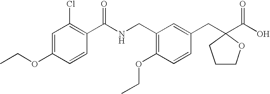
C1=C(OCC)C=CC(C(NCC2=C(OCC)C=CC(CC3(C(O)=O)CCCO3)=C2)=O)=C1Cl
